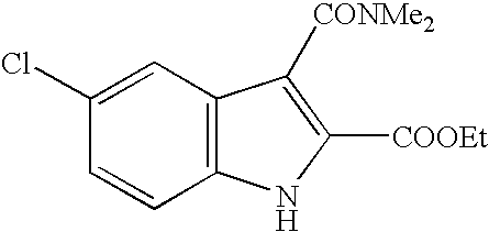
C12=C(C=C(Cl)C=C1)C([CONMe2])=C([COOEt])N2
